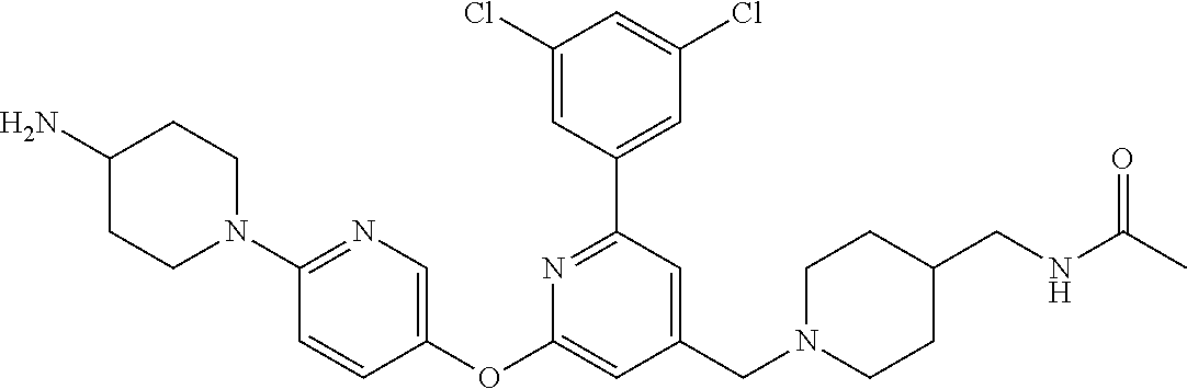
C1(Cl)=CC(C2=NC(OC3=CN=C(N4CCC(N)CC4)C=C3)=CC(CN3CCC(CNC(C)=O)CC3)=C2)=CC(Cl)=C1
